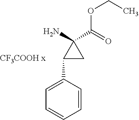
C1(C2=CC=CC=C2)CC1(C(=O)OCC)N
